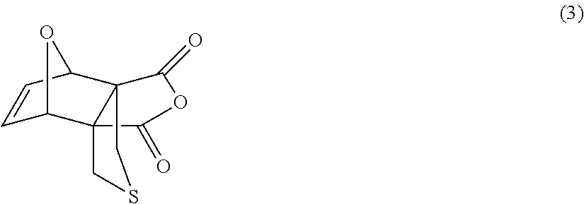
C1=CC2C34C(C1O2)(C(=O)OC3=O)CSC4
